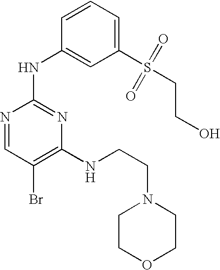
N1=CC(Br)=C(NCCN2CCOCC2)N=C1NC1=CC(S(=O)(=O)CCO)=CC=C1
